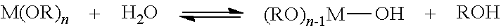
O.[(RO)n-1M]O.[ROH]
